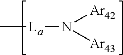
C[La]N([Ar43])[Ar42]
